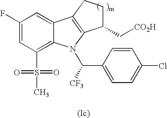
C1(F)=CC(S(C)(=O)=O)=C2C(=C1)C1=C(N2C(C2=CC=C(Cl)C=C2)[CF3])C(C[CO2H])CC1
